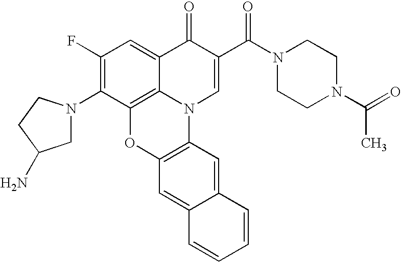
C1(F)=C(N2CC(N)CC2)C2=C3C(=C1)C(=O)C(C(=O)N1CCN(C(=O)C)CC1)=CN3C1=C(O2)C=C2C(=C1)C=CC=C2
